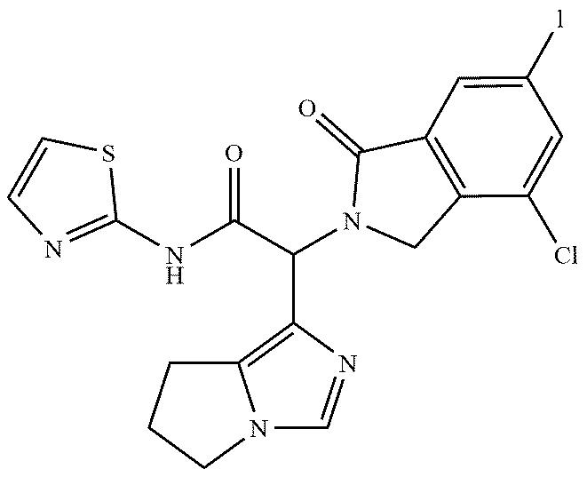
N(C(C(N1CC2=C(C1=O)C=C([l])C=C2Cl)C1=C2N(C=N1)CCC2)=O)C1=NC=CS1
